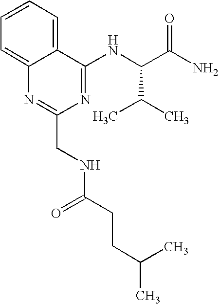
C12=CC=CC=C1N=C(CNC(=O)CCC(C)C)N=C2NC(C(N)=O)C(C)C
